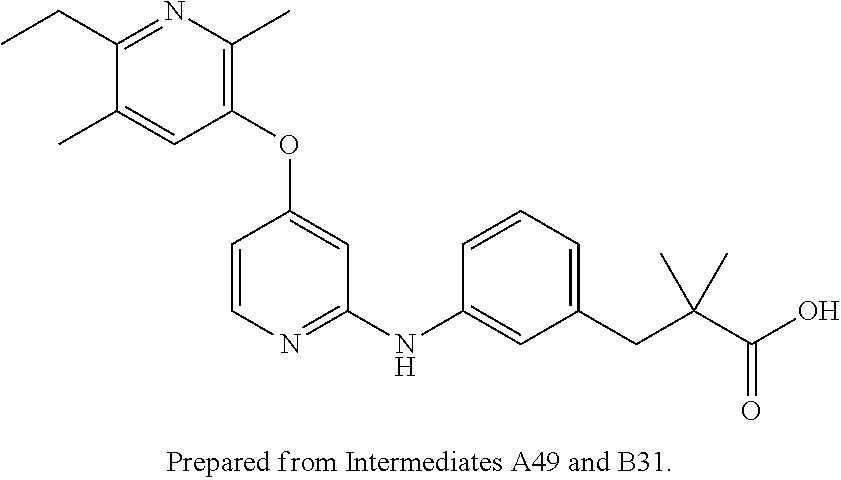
C1(OC2=CC(NC3=CC(CC(C(O)=O)(C)C)=CC=C3)=NC=C2)=C(C)N=C(CC)C(C)=C1
